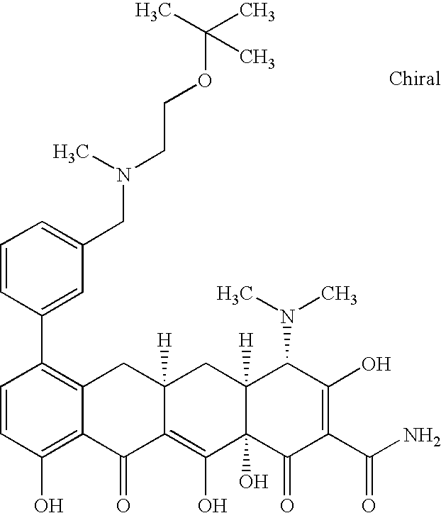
C1=CC(O)=C2C(=C1C1=CC(CN(CCOC(C)(C)C)C)=CC=C1)CC1([H])C(=C(O)C3(O)C([H])(C1)C(N(C)C)C(O)=C(C(N)=O)C3=O)C2=O
